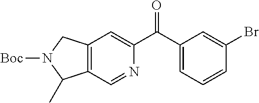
C12=C(C=NC(C(C3=CC=CC(Br)=C3)=O)=C1)C(C)N([Boc])C2
